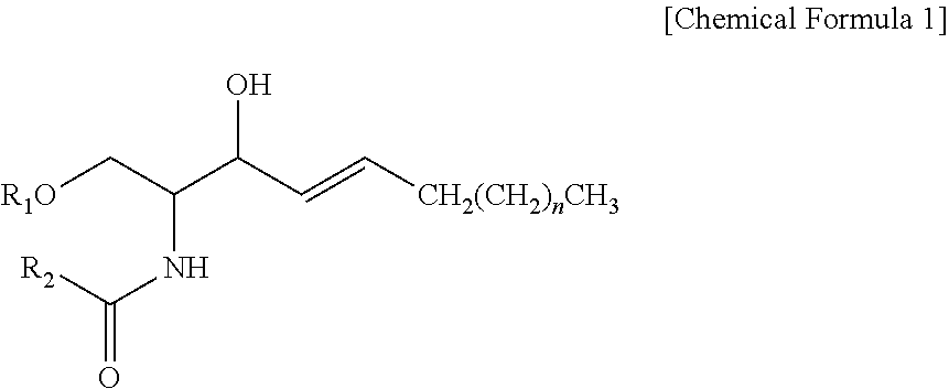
[R1O]CC(C(C=C[CH2(CH2)nCH3])O)NC(=O)[R2]
